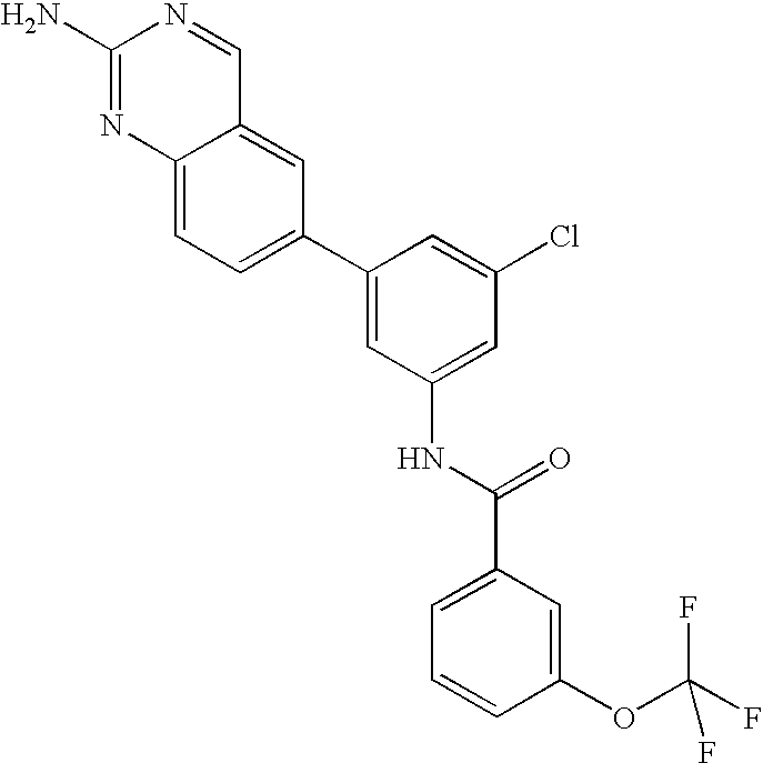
C1(N)=NC2=CC=C(C3=CC(NC(C4=CC=CC(OC(F)(F)F)=C4)=O)=CC(Cl)=C3)C=C2C=N1
